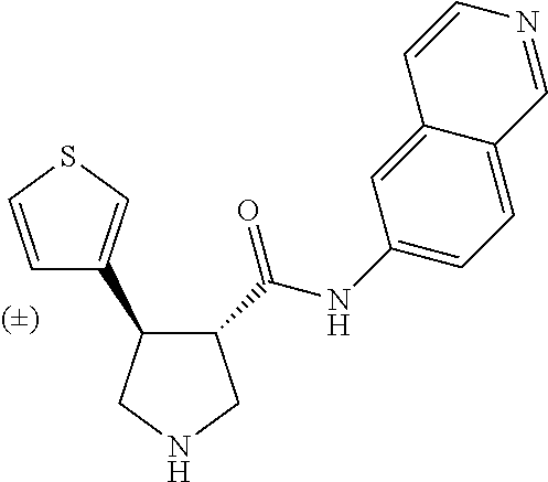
C1(C(NC2=CC=C3C(=C2)C=CN=C3)=O)C(C2=CSC=C2)CNC1
